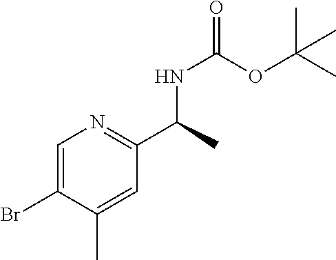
C1=C(Br)C(C)=CC(C(C)NC(=O)OC(C)(C)C)=N1
